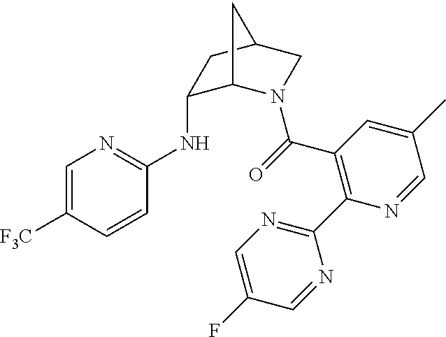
C1=C([F3C])C=CC(NC2C3N(C(=O)C4=C(C5=NC=C(F)C=N5)N=CC(C)=C4)CC(C2)C3)=N1
